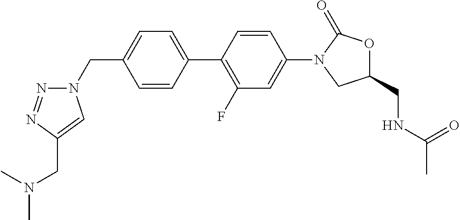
C1(CN2N=NC(CN(C)C)=C2)=CC=C(C2=C(F)C=C(N3CC(CNC(C)=O)OC3=O)C=C2)C=C1
